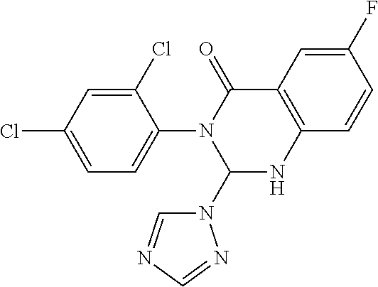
C12=C(NC(N3C=NC=N3)N(C3=CC=C(Cl)C=C3Cl)C1=O)C=CC(F)=C2
